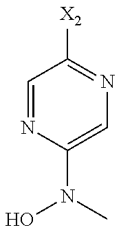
C1=NC(N(O)C)=CN=C1[X2]
